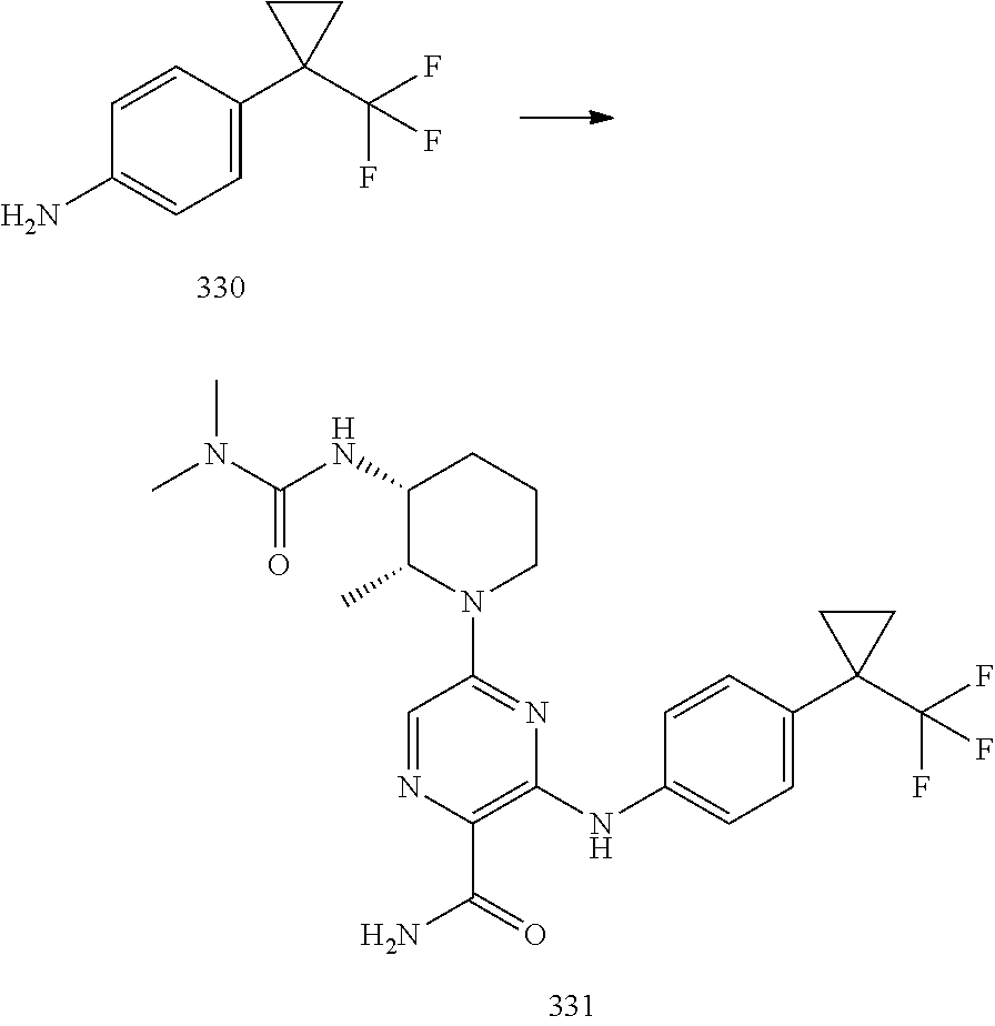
C1=C(C2(C(F)(F)F)CC2)C=CC(N)=C1.CN(C(NC1C(C)N(C2=NC(NC3=CC=C(C4(C(F)(F)F)CC4)C=C3)=C(C(=O)N)N=C2)CCC1)=O)C
